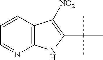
C1=CC2=C(N=C1)NC(C(C)(C)C)=C2[NO2]
